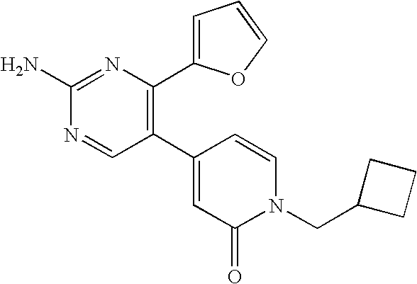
C1(C2=C(C3=CC=CO3)N=C(N)N=C2)=CC(=O)N(CC2CCC2)C=C1
